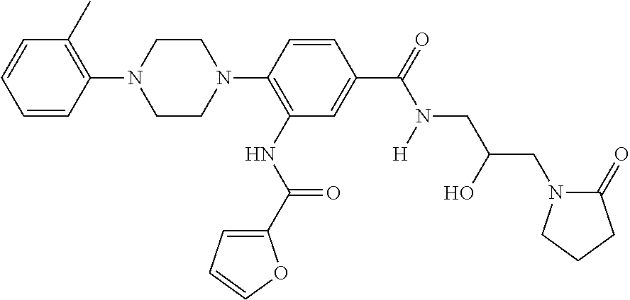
C1=CC(N2CCN(C3=C(NC(C4=CC=CO4)=O)C=C(C(=O)N(CC(O)CN4C(=O)CCC4)[H])C=C3)CC2)=C(C)C=C1
